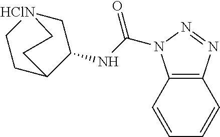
C12=C(N=NN1C(=O)NC1C[HClN]3CCC1CC3)C=CC=C2
